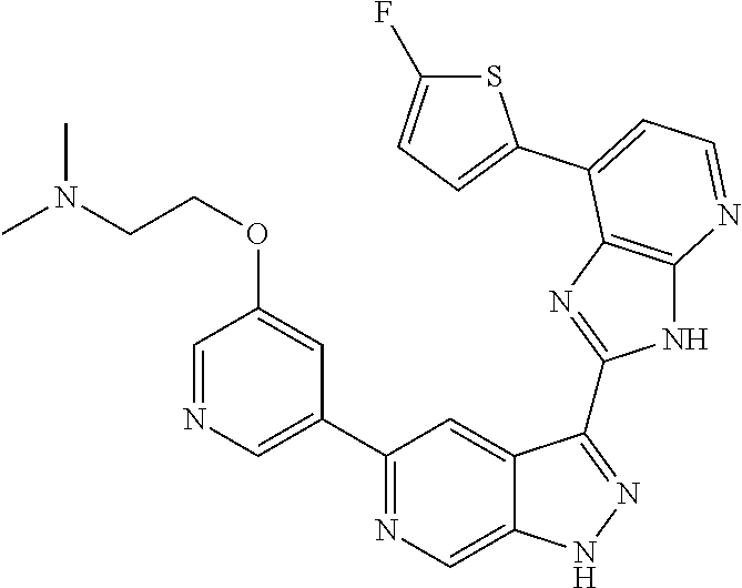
C1(C2=NC=C3C(=C2)C(C2=NC4=C(N2)N=CC=C4C2=CC=C(F)S2)=NN3)=CN=CC(OCCN(C)C)=C1
